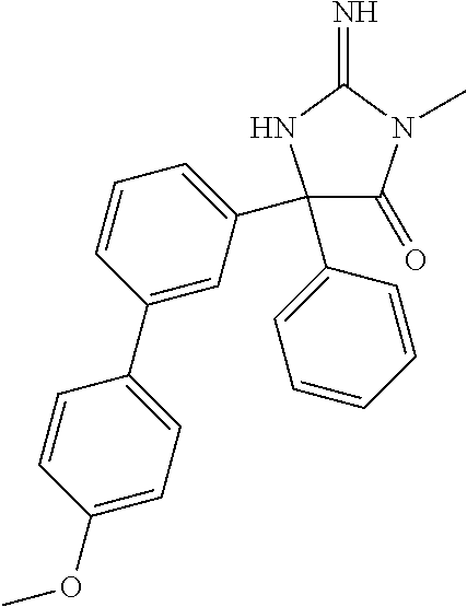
C1(=O)C(C2=CC=CC(C3=CC=C(OC)C=C3)=C2)(C2=CC=CC=C2)NC(=N)N1C
